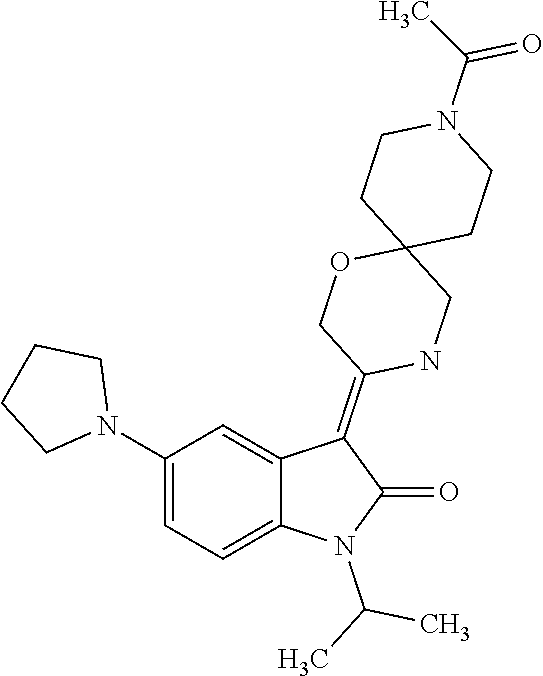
CC(N1C(=O)C(=C2COC3(CN2)CCN(C(C)=O)CC3)C2=CC(N3CCCC3)=CC=C12)C
